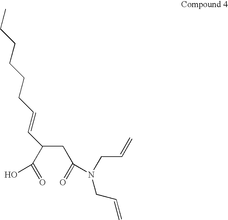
O=C(C(CC(=O)N(CC=C)CC=C)C=CCCCCCC)O
